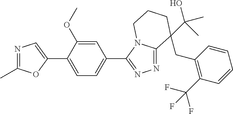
N1=C(C)OC(C2=CC=C(C3=NN=C4N3CCCC4(C(O)(C)C)CC3=C(C(F)(F)F)C=CC=C3)C=C2OC)=C1
